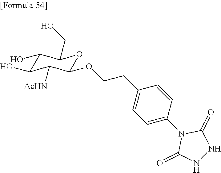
C1(O)C(O)C([AcHN])C(OCCC2=CC=C(N3C(=O)NNC3=O)C=C2)OC1CO
